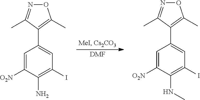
[DMF].C1=C(C2=C(C)ON=C2C)C=C([O2N])C(N)=C1I.C1=C(C2=C(C)ON=C2C)C=C([O2N])C(NC)=C1I
